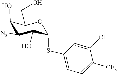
OC1C(SC2=CC=C([CF3])C(Cl)=C2)OC(CO)C(O)C1[N3]
